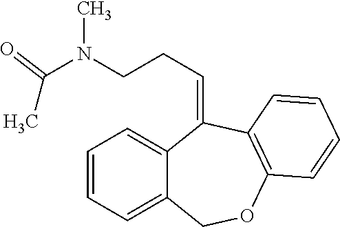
C1=CC=C2C(=C1)C(=CCCN(C(C)=O)C)C1=C(OC2)C=CC=C1
